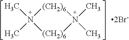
N1(C)(C)[(CH2)6]N(C)(C)[(CH2)6]1
